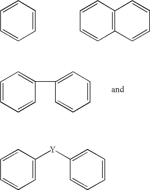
C1=CC=CC=C1.C1=CC2=C(C=C1)C=CC=C2.C1=CC=CC(C2=CC=CC=C2)=C1.C1=CC([Y]C2=CC=CC=C2)=CC=C1
